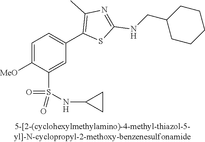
C1=C([MeO])C(S(NC2CC2)(=O)=O)=CC(C2=C(C)N=C(NCC3CCCCC3)S2)=C1
